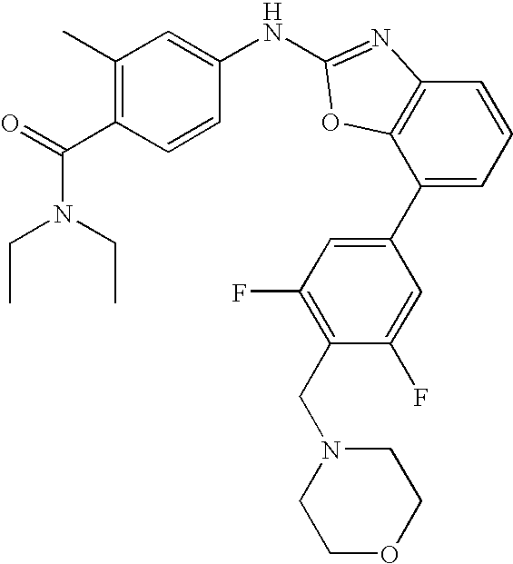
C1(C)=C(C(=O)N(CC)CC)C=CC(NC2=NC3=C(C(C4=CC(F)=C(CN5CCOCC5)C(F)=C4)=CC=C3)O2)=C1
